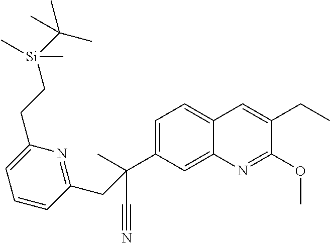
C1=C(C(C#N)(C)CC2=NC(CC[Si](C(C)(C)C)(C)C)=CC=C2)C=C2C(=C1)C=C(CC)C(OC)=N2
